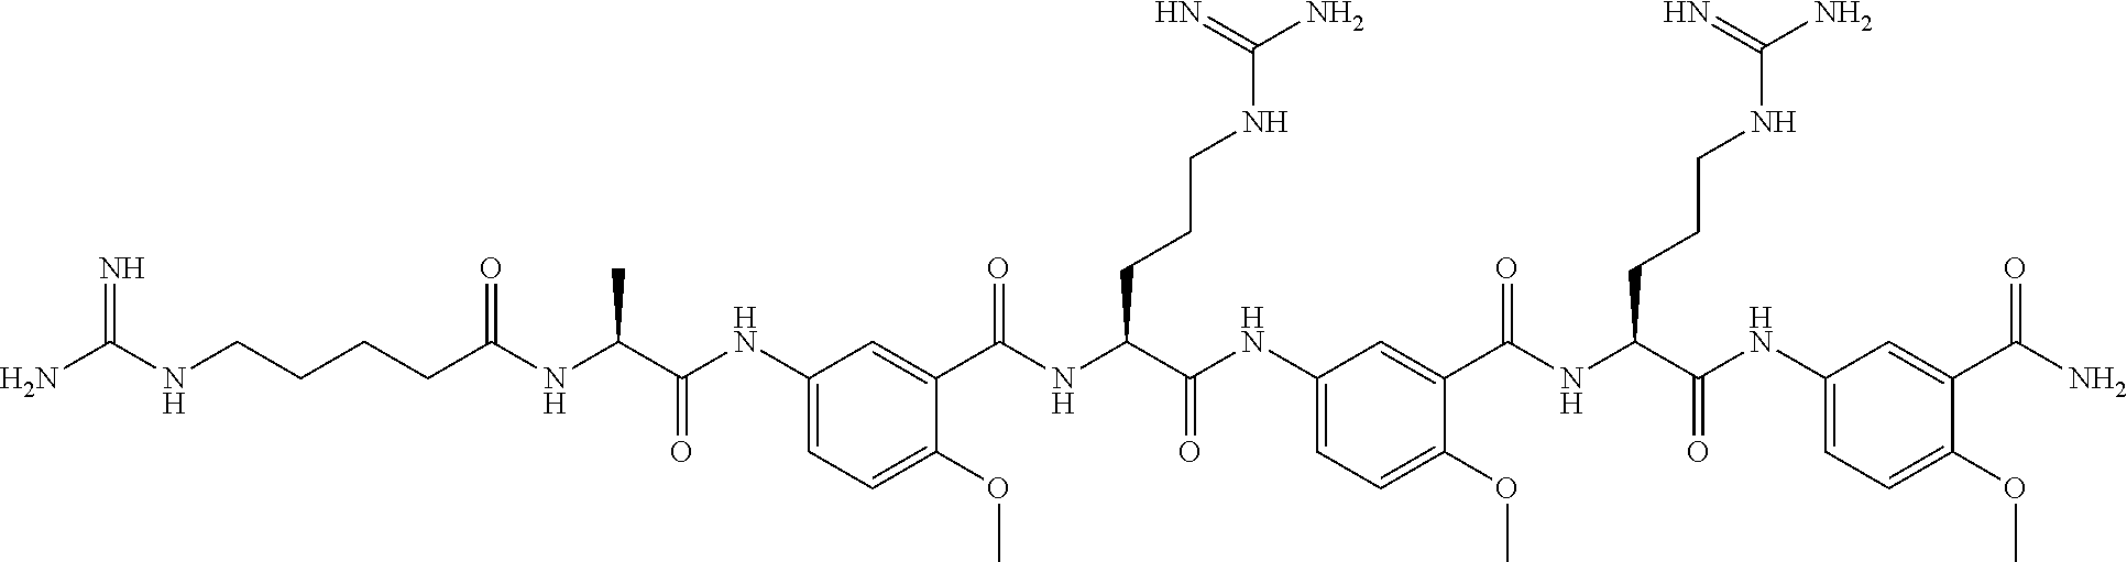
NC(C1=CC(NC(C(NC(C2=CC(NC(C(NC(C3=CC(NC(C(NC(CCCCNC(N)=N)=O)C)=O)=CC=C3OC)=O)CCCNC(N)=N)=O)=CC=C2OC)=O)CCCNC(N)=N)=O)=CC=C1OC)=O
